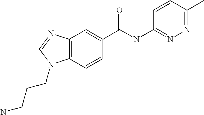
C12=C(C=CC(C(NC3=NN=C(C)C=C3)=O)=C1)N(CCCN)C=N2
